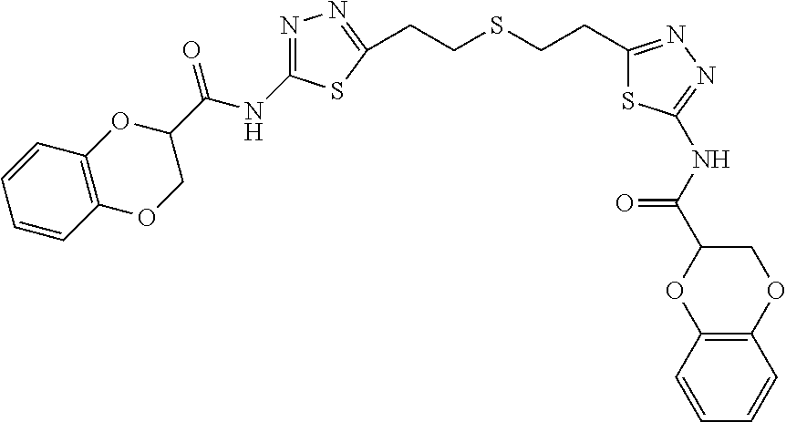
C12=C(C=CC=C1)OC(C(NC1=NN=C(CCSCCC3=NN=C(NC(C4OC5=C(OC4)C=CC=C5)=O)S3)S1)=O)CO2
